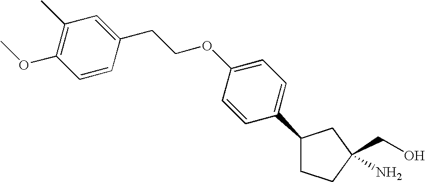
C1(C2=CC=C(OCCC3=CC(C)=C(OC)C=C3)C=C2)CCC(CO)(N)C1
